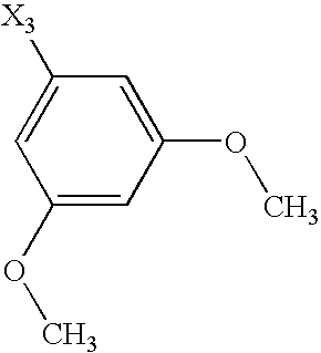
C1(OC)=CC(OC)=CC([X3])=C1
